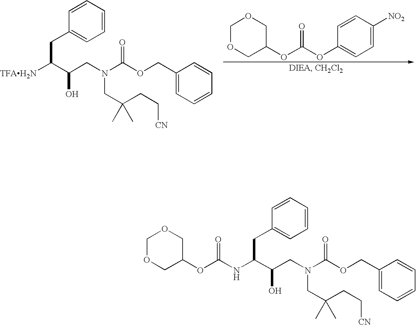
C1OCC(OC(=O)OC2=CC=C([NO2])C=C2)CO1.C1=CC=CC(CC(C(CN(CC(CC[CN])(C)C)C(OCC2=CC=CC=C2)=O)O)[TFAH2N])=C1.C1OCC(OC(=O)NC(C(CN(C(OCC2=CC=CC=C2)=O)CC(CC[CN])(C)C)O)CC2=CC=CC=C2)CO1
